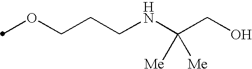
O(CCCNC(CO)([Me])[Me])C
